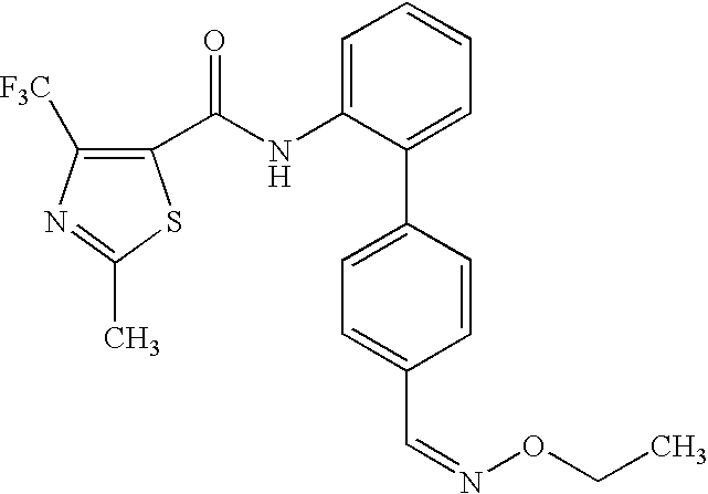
C1(C(NC2=CC=CC=C2C2=CC=C(C=NOCC)C=C2)=O)=C([F3C])N=C(C)S1
